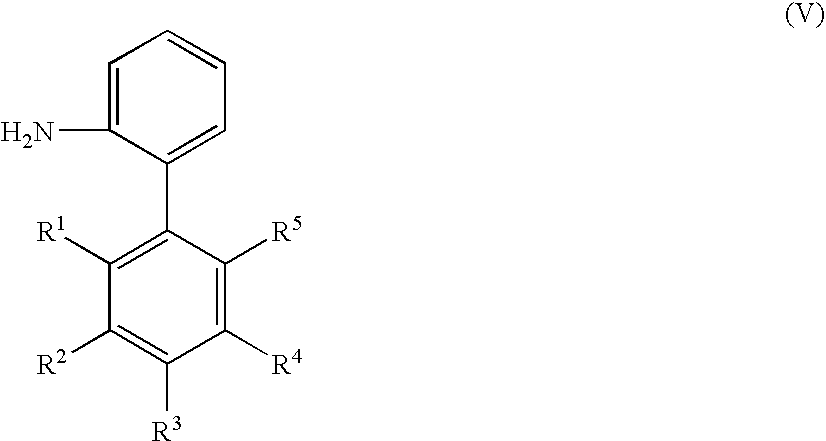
C1([R4])=C([R5])C(C2=CC=CC=C2N)=C([R1])C([R2])=C1[R3]
